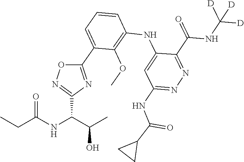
N1=C(C(NC([D])([D])[D])=O)C(NC2=C(OC)C(C3=NC(C(C(C)O)NC(CC)=O)=NO3)=CC=C2)=CC(NC(C2CC2)=O)=N1
